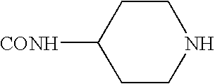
C1CC([CONH])CCN1
